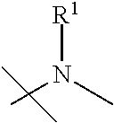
CN(C)[R1]
